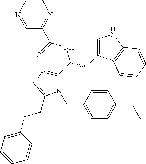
C(C1=CC=C(CC)C=C1)N1C(C(CC2=CNC3=C2C=CC=C3)NC(=O)C2=NC=CN=C2)=NN=C1CCC1=CC=CC=C1
